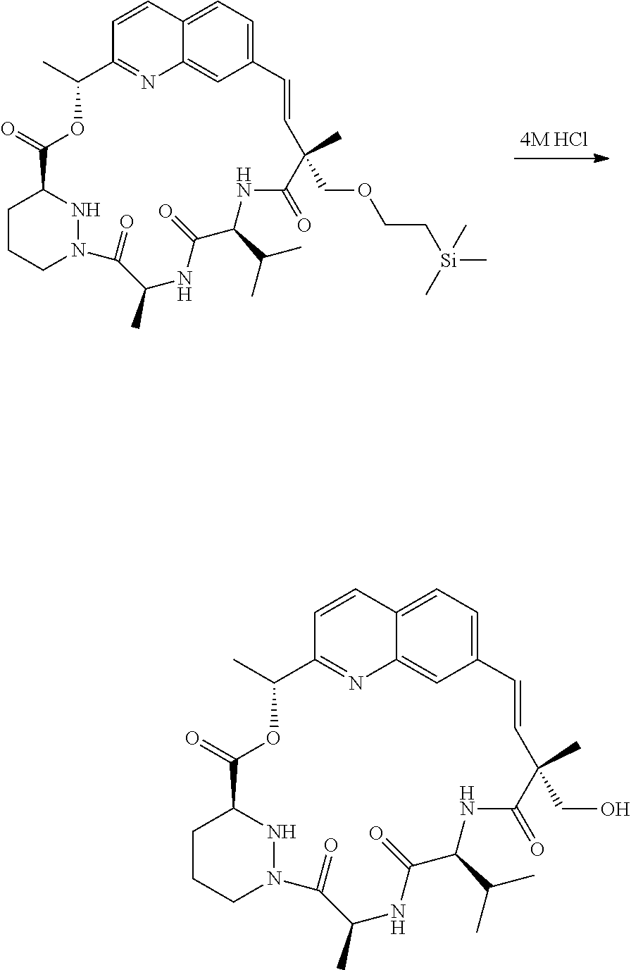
C1(=O)N2NC(CCC2)C(=O)OC(C)C2=NC3=CC(=CC=C3C=C2)C=CC(C)(COCC[Si](C)(C)C)C(=O)NC(C(C)C)C(=O)NC1C.C1(=O)N2NC(CCC2)C(=O)OC(C)C2=NC3=CC(=CC=C3C=C2)C=CC(C)(CO)C(=O)NC(C(C)C)C(=O)NC1C
